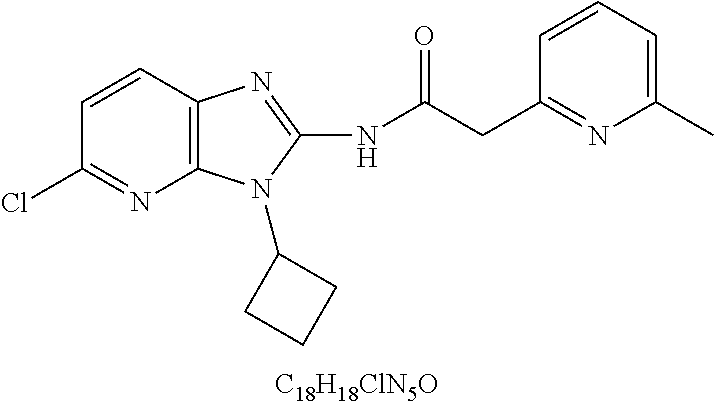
C1=CC2=C(N=C1Cl)N(C1CCC1)C(NC(CC1=NC(C)=CC=C1)=O)=N2.[C18H18ClN5O]
